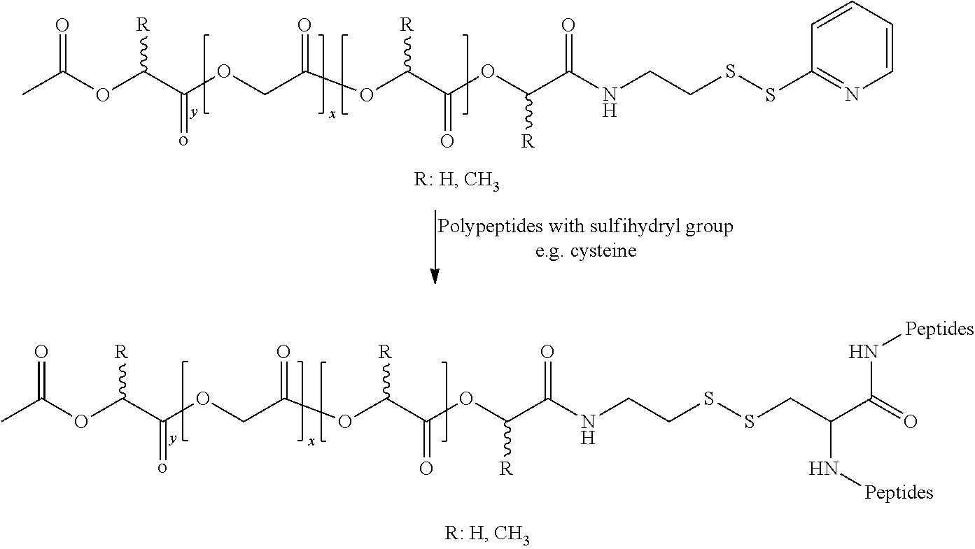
CC(OC(C(OCC(OC(C(OC(C(NCCSSCC(C(N[Peptides])=O)N[Peptides])=O)[R])=O)[R])=O)=o)[R])=O.CC(OC(C(OCC(OC(C(OC(C(NCCSSC1=NC=CC=C1)=O)[R])=O)[R])=O)=o)[R])=O
